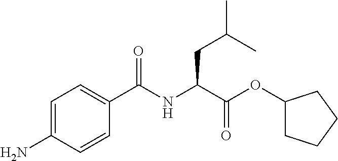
C1=C(N)C=CC(C(NC(C(OC2CCCC2)=O)CC(C)C)=O)=C1
